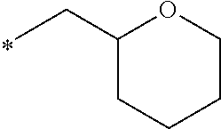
C1(CC)CCCCO1
